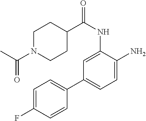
C1=C(NC(=O)C2CCN(C(C)=O)CC2)C(N)=CC=C1C1=CC=C(F)C=C1
